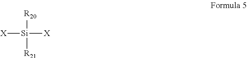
[X][Si]([R20])([R21])[X]
